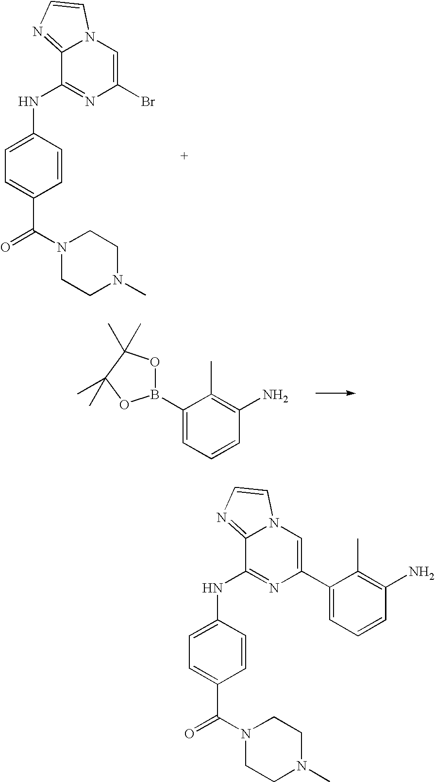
C1(Br)=CN2C(=NC=C2)C(NC2=CC=C(C(=O)N3CCN(C)CC3)C=C2)=N1.C1(B2OC(C)(C)C(C)(C)O2)=CC=CC(N)=C1C.C1(C2=CN3C(=NC=C3)C(NC3=CC=C(C(N4CCN(C)CC4)=O)C=C3)=N2)=CC=CC(N)=C1C
